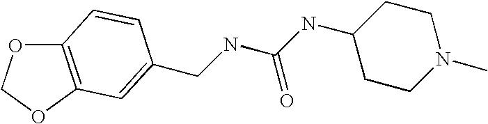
C(NC(NC1CCN(C)CC1)=O)C1=CC2=C(OCO2)C=C1
